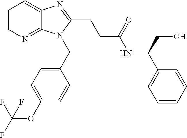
C1=CN=C2C(=C1)N=C(CCC(NC(C1=CC=CC=C1)CO)=O)N2CC1=CC=C(OC(F)(F)F)C=C1
